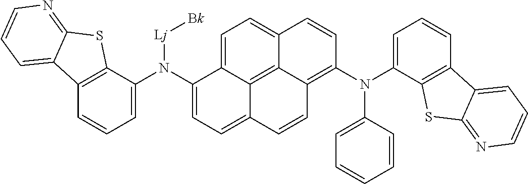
C12=C(C(N(C3=CC=C4C5=C6C(=C(N(C7=CC=CC=C7)C7=CC=CC8=C7SC7=NC=CC=C87)C=CC6=CC=C35)C=C4)[Lj][Bk])=CC=C1)SC1=NC=CC=C21
